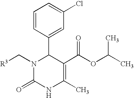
N1(C[R3])C(=O)NC(C)=C(C(OC(C)C)=O)C1C1=CC(Cl)=CC=C1
